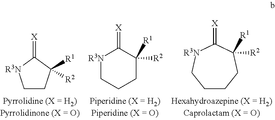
C1CC([R1])([R2])C(=[X])[R3N]1.C1(=[X])[R3N]CCCC1([R1])[R2].C1CCC([R1])([R2])C(=[X])[R3N]C1
